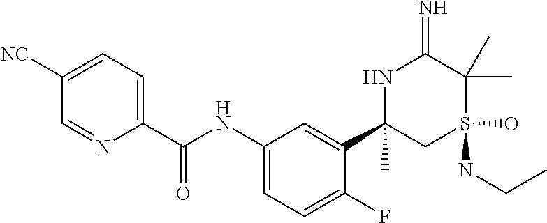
C1(C(NC2=CC=C(F)C(C3(C)CS(NCC)(O)C(C)(C)C(=N)N3)=C2)=O)=CC=C([NC])C=N1
